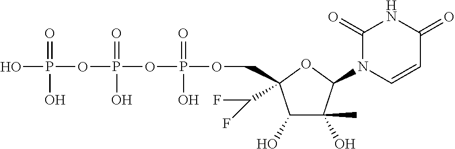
C1(O)C(O)(C)C(N2C=CC(=O)NC2=O)OC1(C(F)F)COP(OP(OP(O)(=O)O)(=O)O)(=O)O
